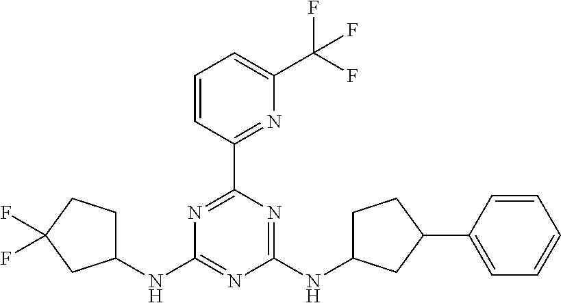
C1(C2=NC(C(F)(F)F)=CC=C2)=NC(NC2CCC(F)(F)C2)=NC(NC2CCC(C3=CC=CC=C3)C2)=N1
